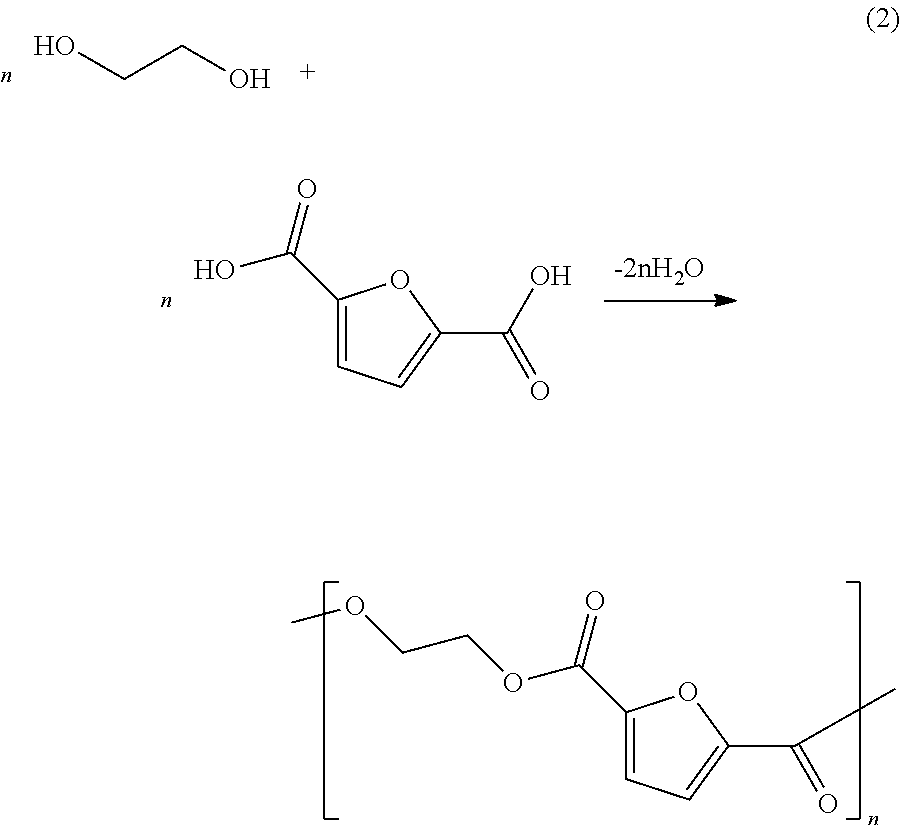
OCCO.C1(C(=O)O)=CC=C(C(O)=O)O1.C1(C(=O)OCCOC)=CC=C(C(C)=O)O1
